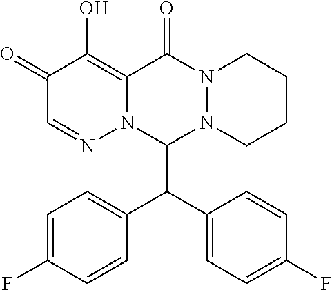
C1(=O)C=NN2C(=C1O)C(=O)N1N(CCCC1)C2C(C1=CC=C(F)C=C1)C1=CC=C(F)C=C1
